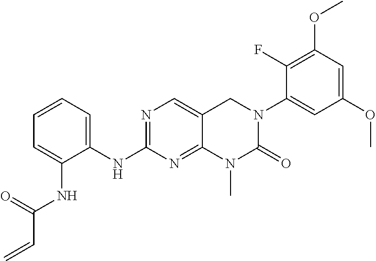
C1(NC2=CC=CC=C2NC(C=C)=O)=NC=C2C(=N1)N(C)C(=O)N(C1=CC(OC)=CC(OC)=C1F)C2
